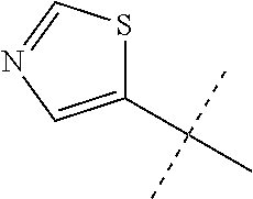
C1(C(C)(C)C)=CN=CS1
